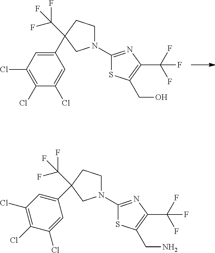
N1(C2=NC(C(F)(F)F)=C(CO)S2)CCC(C(F)(F)F)(C2=CC(Cl)=C(Cl)C(Cl)=C2)C1.C1(C2(C(F)(F)F)CCN(C3=NC(C(F)(F)F)=C(CN)S3)C2)=CC(Cl)=C(Cl)C(Cl)=C1
